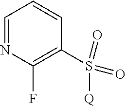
C1=NC(F)=C(S(=O)(=O)[Q])C=C1
